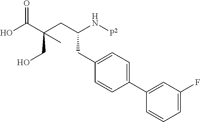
C1(CC(N[P2])CC(CO)(C(O)=O)C)=CC=C(C2=CC(F)=CC=C2)C=C1
